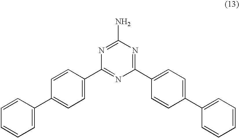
C1=CC=C(C2=CC=C(C3=NC(C4=CC=C(C5=CC=CC=C5)C=C4)=NC(N)=N3)C=C2)C=C1
